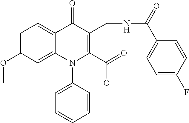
C1=C(OC)C=C2C(=C1)C(=O)C(CNC(C1=CC=C(F)C=C1)=O)=C(C(=O)OC)N2C1=CC=CC=C1
